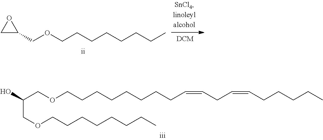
C1C(COCCCCCCCC)O1.C(COCCCCCCCCC=CCC=CCCCCC)(COCCCCCCCC)O
